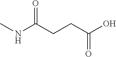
CNC(CCC(=O)O)=O
